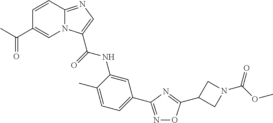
N1=C(C2=CC=C(C)C(NC(=O)C3=CN=C4N3C=C(C(C)=O)C=C4)=C2)N=C(C2CN(C(OC)=O)C2)O1
